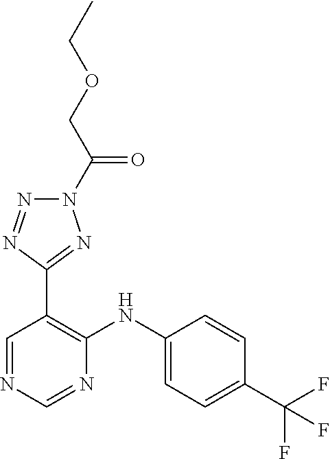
C1=CC(C(F)(F)F)=CC=C1NC1=C(C2=NN(C(COCC)=O)N=N2)C=NC=N1
